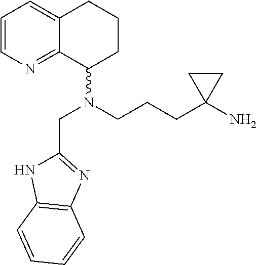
C1=CN=C2C(=C1)CCCC2N(CCCC1(N)CC1)CC1=NC2=C(N1)C=CC=C2
